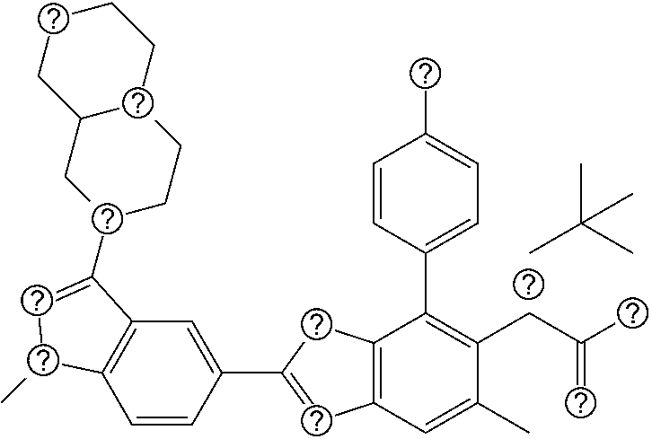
C1=CC(C2=CC3=C(C2)C(C2=CC=C(C)C=C2)=C(CC(C)=C)C(C)=C3)=CC2=C1C(C)C=C2C1CCC2C(C1)CCCC2.CC(C)(C)C
